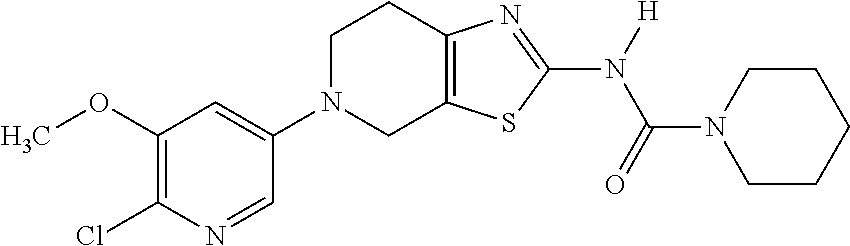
C1(OC)=C(Cl)N=CC(N2CC3=C(CC2)N=C(N([H])C(=O)N2CCCCC2)S3)=C1
